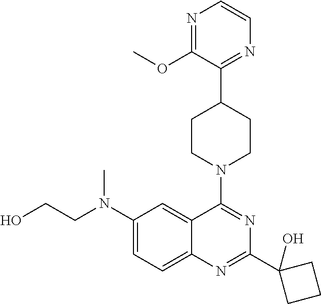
C12=CC=C(N(CCO)C)C=C1C(N1CCC(C3=NC=CN=C3OC)CC1)=NC(C1(O)CCC1)=N2
